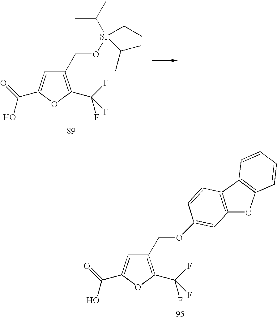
C1(CO[Si](C(C)C)(C(C)C)C(C)C)=C(C(F)(F)F)OC(C(=O)O)=C1.C1(COC2=CC3=C(C=C2)C2=C(O3)C=CC=C2)=C(C(F)(F)F)OC(C(=O)O)=C1
